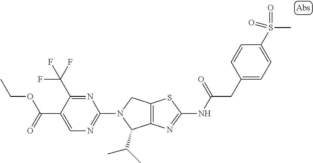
C12=C(N=C(NC(CC3=CC=C(S(C)(=O)=O)C=C3)=O)S1)C(C(C)C)N(C1=NC=C(C(=O)OCC)C(C(F)(F)F)=N1)C2
